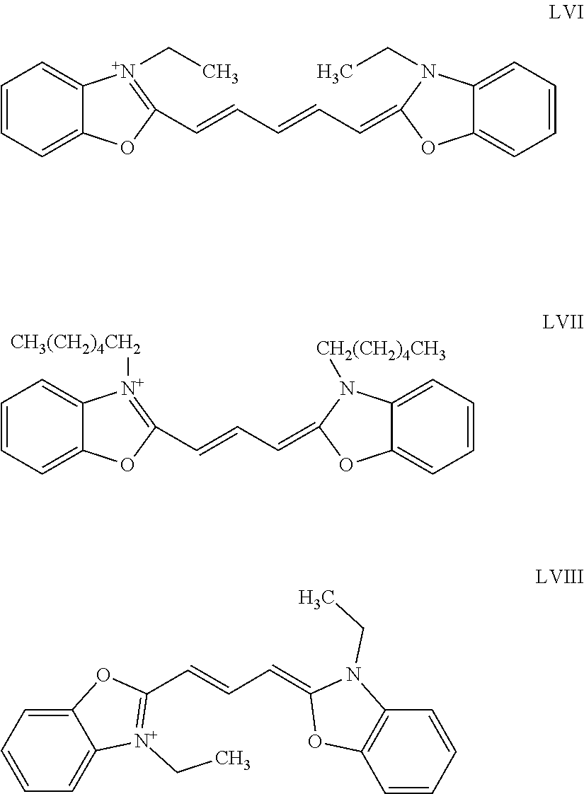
C1=CC=C2C(=C1)[N+](CC)=C(C=CC=CC=C1OC3=CC=CC=C3N1CC)O2.C1=CC=C2C(=C1)[N+]([CH3(CH2)4CH2])=C(C=CC=C1OC3=CC=CC=C3N1[CH2(CH2)4CH3])O2.C12=CC=CC=C1[N+](CC)=C(C=CC=C1OC3=C(C=CC=C3)N1CC)O2
